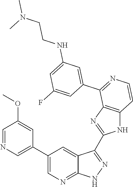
C1=NC=C(C2=CN=C3C(=C2)C(C2=NC4=C(N2)C=CN=C4C2=CC(NCCN(C)C)=CC(F)=C2)=N[N H]3)C=C1OC
